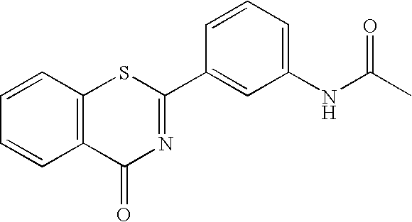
C1=CC2=C(C=C1)C(=O)N=C(C1=CC(NC(C)=O)=CC=C1)S2
